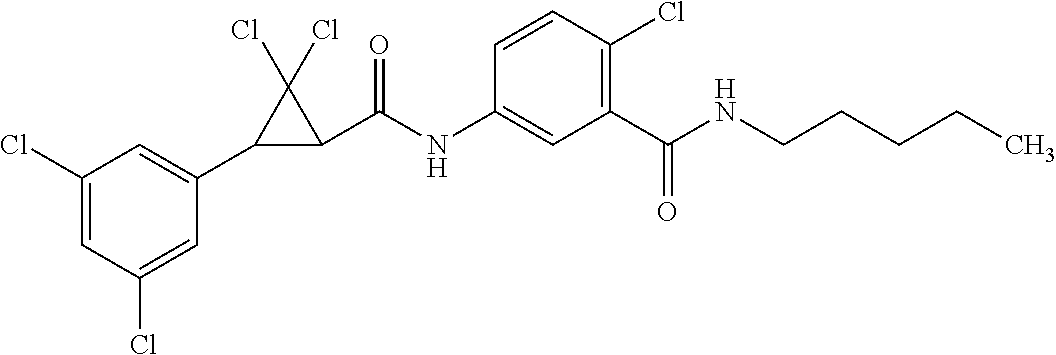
C1(Cl)=CC(Cl)=CC(C2C(C(NC3=CC(C(NCCCCC)=O)=C(Cl)C=C3)=O)C2(Cl)Cl)=C1
